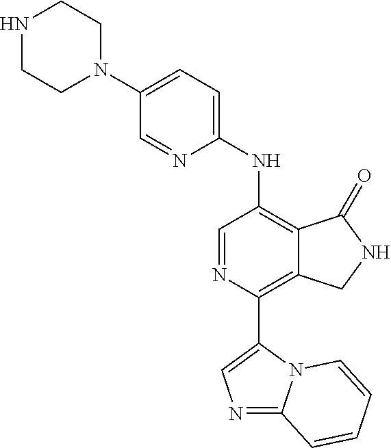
N1CCN(C2=CC=C(NC3=C4C(=C(C5=CN=C6N5C=CC=C6)N=C3)CNC4=O)N=C2)CC1
